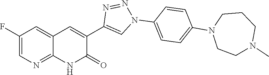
C12=NC=C(F)C=C1C=C(C1=CN(C3=CC=C(N4CCN(C)CCC4)C=C3)N=N1)C(=O)N2
